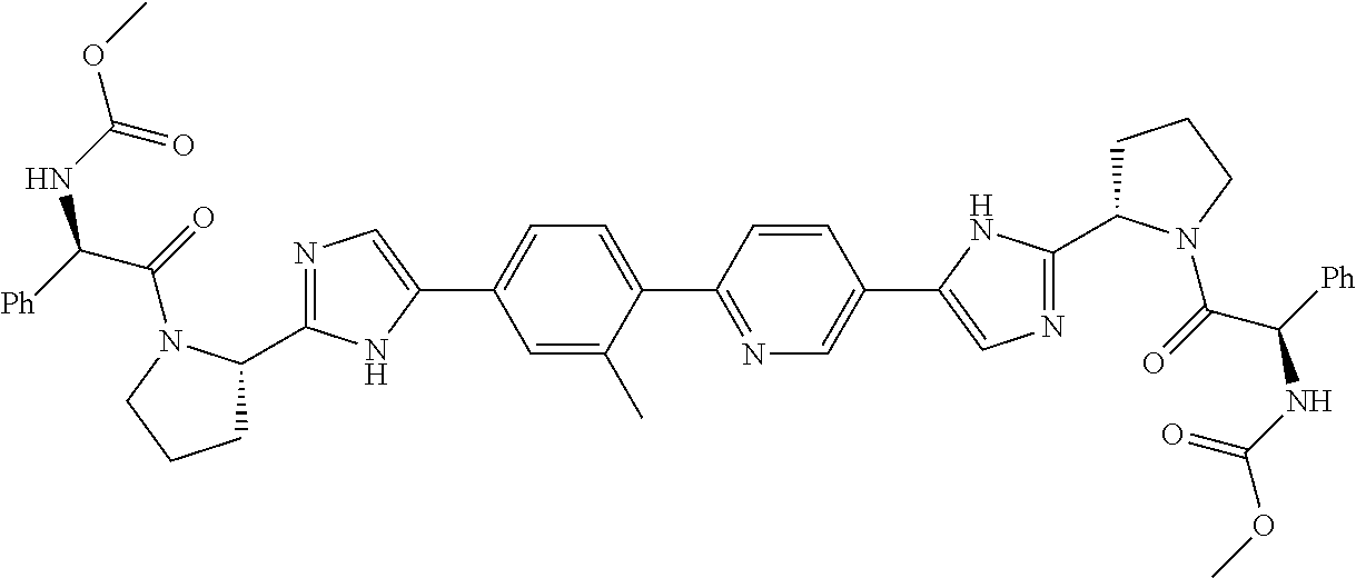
C1C(C2=NC=C(C3=CC=C(C4=NC=C(C5=CN=C(C6CCCN6C(=O)C([Ph])NC(OC)=O)N5)C=C4)C(C)=C3)N2)N(C(=O)C([Ph])NC(OC)=O)CC1
